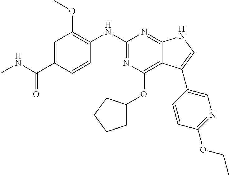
C1=C(C(NC)=O)C=CC(NC2=NC(OC3CCCC3)=C3C(=N2)NC=C3C2=CN=C(OCC)C=C2)=C1OC
